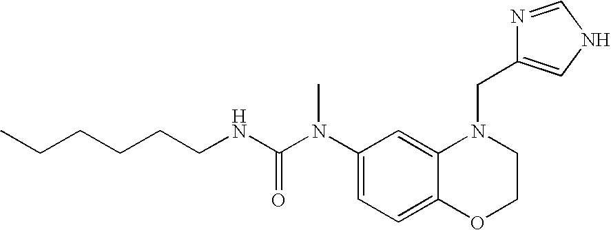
C1(N(C(NCCCCCC)=O)C)=CC=C2C(=C1)N(CC1=CNC=N1)CCO2
